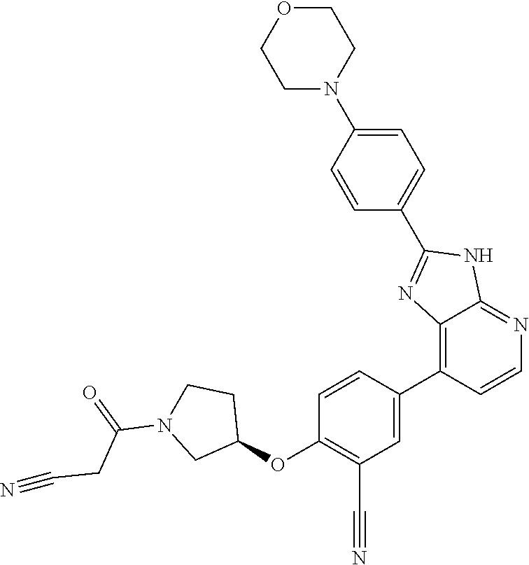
O(C1=C(C#N)C=C(C2=C3C(=NC=C2)NC(C2=CC=C(N4CCOCC4)C=C2)=N3)C=C1)C1CCN(C(=O)CC#N)C1
